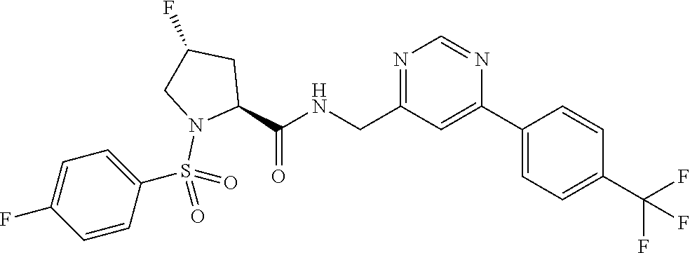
C(C1=NC=NC(C2=CC=C(C(F)(F)F)C=C2)=C1)NC(C1CC(F)CN1S(=O)(=O)C1=CC=C(F)C=C1)=O
